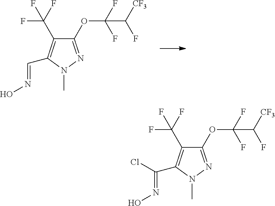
C1(OC(C([CF3])F)(F)F)=NN(C)C(C=NO)=C1C(F)(F)F.C1(OC(C([CF3])F)(F)F)=NN(C)C(C(=NO)Cl)=C1C(F)(F)F
